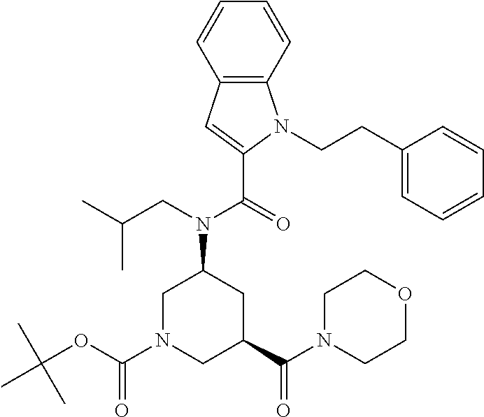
C1N(C(OC(C)(C)C)=O)CC(C(N2CCOCC2)=O)CC1N(CC(C)C)C(=O)C1=CC2=C(N1CCC1=CC=CC=C1)C=CC=C2
